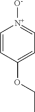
[N+]1([O-])=CC=C(OCC)C=C1
